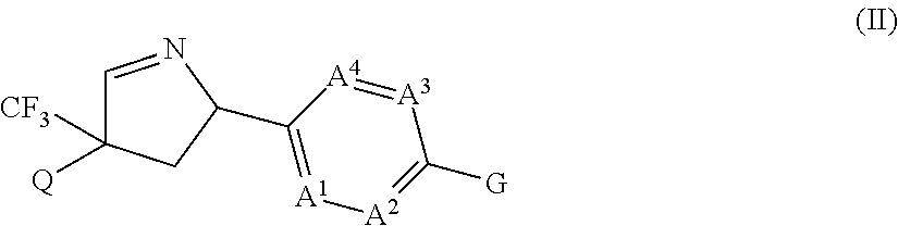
C1=N(C)C(C2=[A1][A2]=C([G])[A3]=[A4]2)CC1([CF3])[Q]
